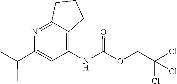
C1(C(C)C)=CC(NC(=O)OCC(Cl)(Cl)Cl)=C2C(=N1)CCC2
